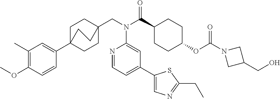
C1(C)=C(OC)C=CC(C23CCC(CN(C(C4CCC(OC(N5CC(CO)C5)=O)CC4)=O)C4=CC(C5=CN=C(CC)S5)=CC=N4)(CC2)CC3)=C1
